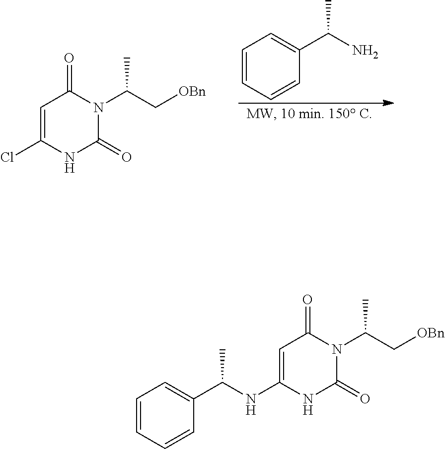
C1=CC=CC(C(N)C)=C1.C1=C(Cl)NC(=O)N(C(C[OBn])C)C1=O.C1=C(NC(C2=CC=CC=C2)C)NC(=O)N(C(C[OBn])C)C1=O
